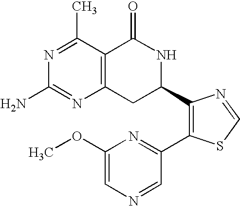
C12=C(C(C)=NC(N)=N1)C(=O)NC(C1=C(C3=NC(OC)=CN=C3)SC=N1)C2
